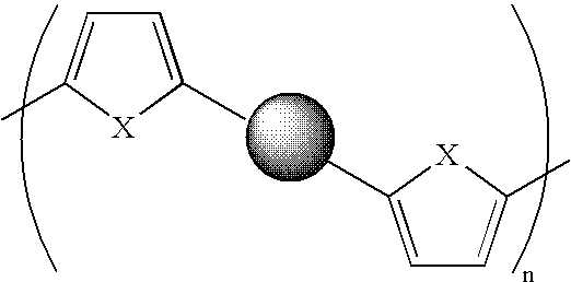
C1=C(C)[X]C(C)=C1.CC1=CC=C(C)[X]1
